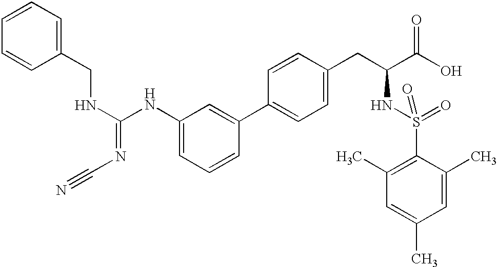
C(NC1=CC=CC(C2=CC=C(CC(NS(=O)(C3=C(C)C=C(C)C=C3C)=O)C(=O)O)C=C2)=C1)(NCC1=CC=CC=C1)=NC#N
